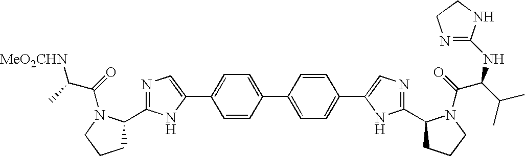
C1=CC(C2=CC=C(C3=CN=C(C4CCCN4C(=O)C(C(C)C)NC4=NCCN4)N3)C=C2)=CC=C1C1=CN=C(C2CCCN2C(=O)C(C)[MeO2CHN])N1
